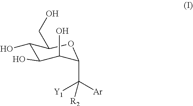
C1(O)C(O)C(O)C(C([Ar])([Y1])[R2])OC1CO
